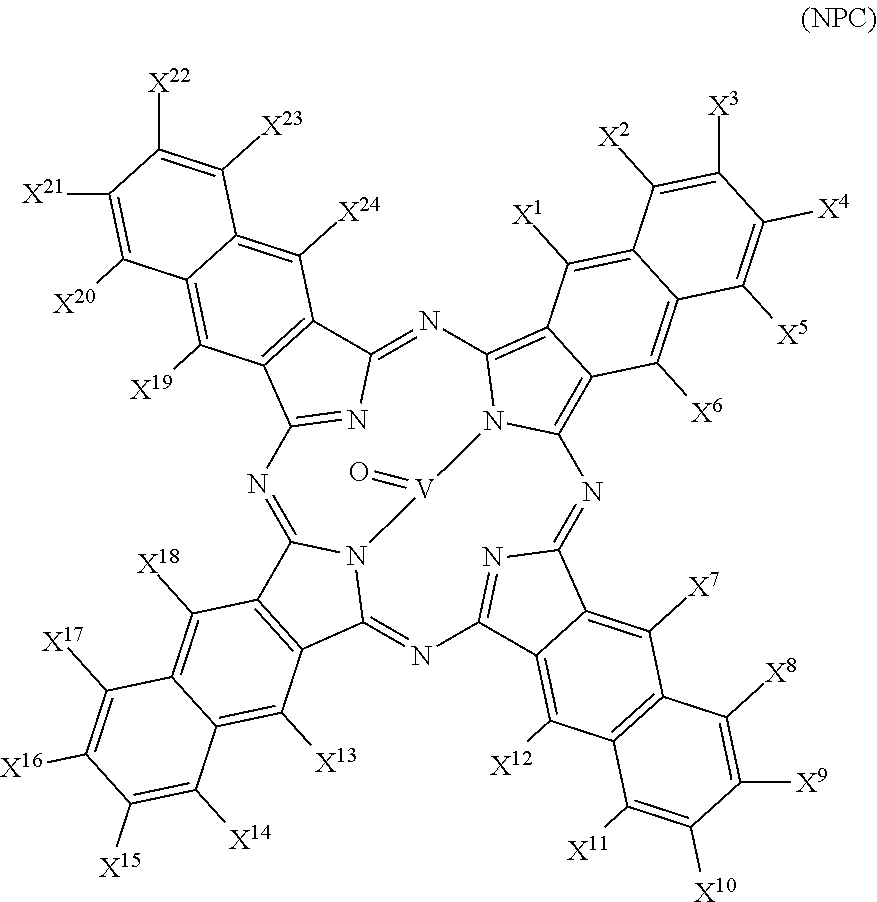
N1=C2N3C(=NC4=NC(=NC5=C6C(=C(N=C7N=C1C1=C7C([X24])=C7C(=C1[X19])C([X20])=C([X21])C([X22])=C7[X23])N5[V]3=O)C([X1])=C1C(=C6[X6])C([X5])=C([X4])C([X3])=C1[X2])C1=C([X7])C3=C(C([X12])=C41)C([X11])=C([X10])C([X9])=C3[X8])C1=C2C([X18])=C2C(=C1[X13])C([X14])=C([X15])C([X16])=C2[X17]
